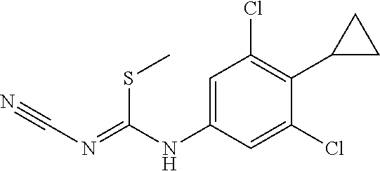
N(C1=CC(Cl)=C(C2CC2)C(Cl)=C1)C(SC)=NC#N
